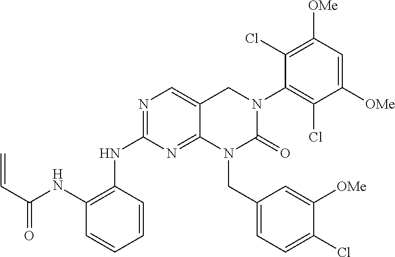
N1=C(NC2=C(NC(C=C)=O)C=CC=C2)N=C2C(=C1)CN(C1=C(Cl)C([OMe])=CC([OMe])=C1Cl)C(=O)N2CC1=CC=C(Cl)C([OMe])=C1
